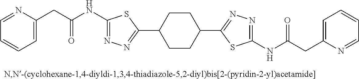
C1=C(CC(=O)NC2=NN=C(C3CCC(C4=NN=C(NC(CC5=CC=CC=N5)=O)S4)CC3)S2)N=CC=C1
